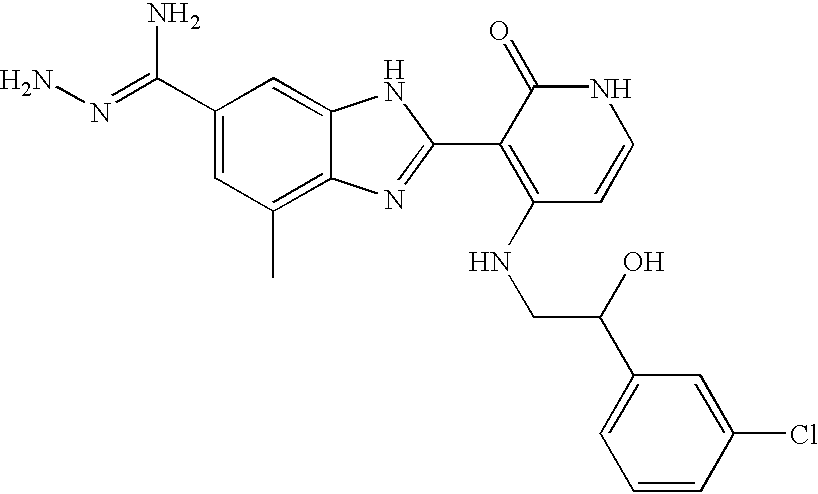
C(C1=CC(C)=C2C(=C1)NC(C1=C(NCC(O)C3=CC=CC(Cl)=C3)C=CNC1=O)=N2)(N)=NN
